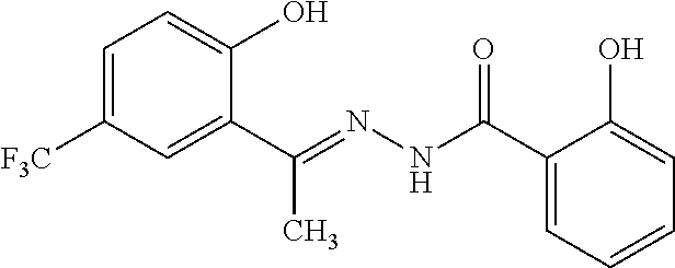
C1=C([F3C])C=C(C(C)=NNC(=O)C2=CC=CC=C2O)C(O)=C1
